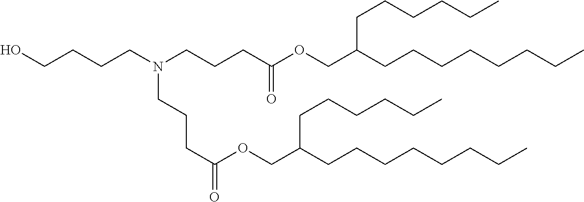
C(N(CCCC(OCC(CCCCCCCC)CCCCCC)=O)CCCC(OCC(CCCCCCCC)CCCCCC)=O)CCCO
